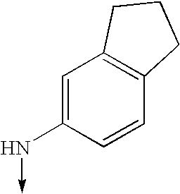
C1=C(N->C)C=CC2=C1CCC2
